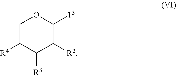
C1C([R4])C([R3])C([R2])C([13])O1
